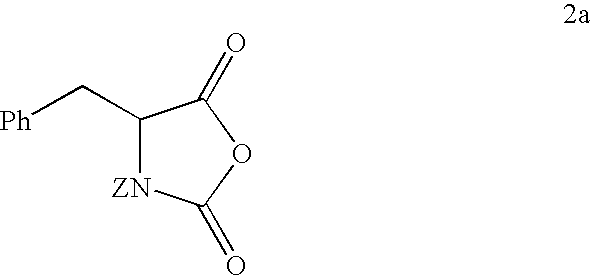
C1(C[Ph])[ZN]C(=O)OC1=O
